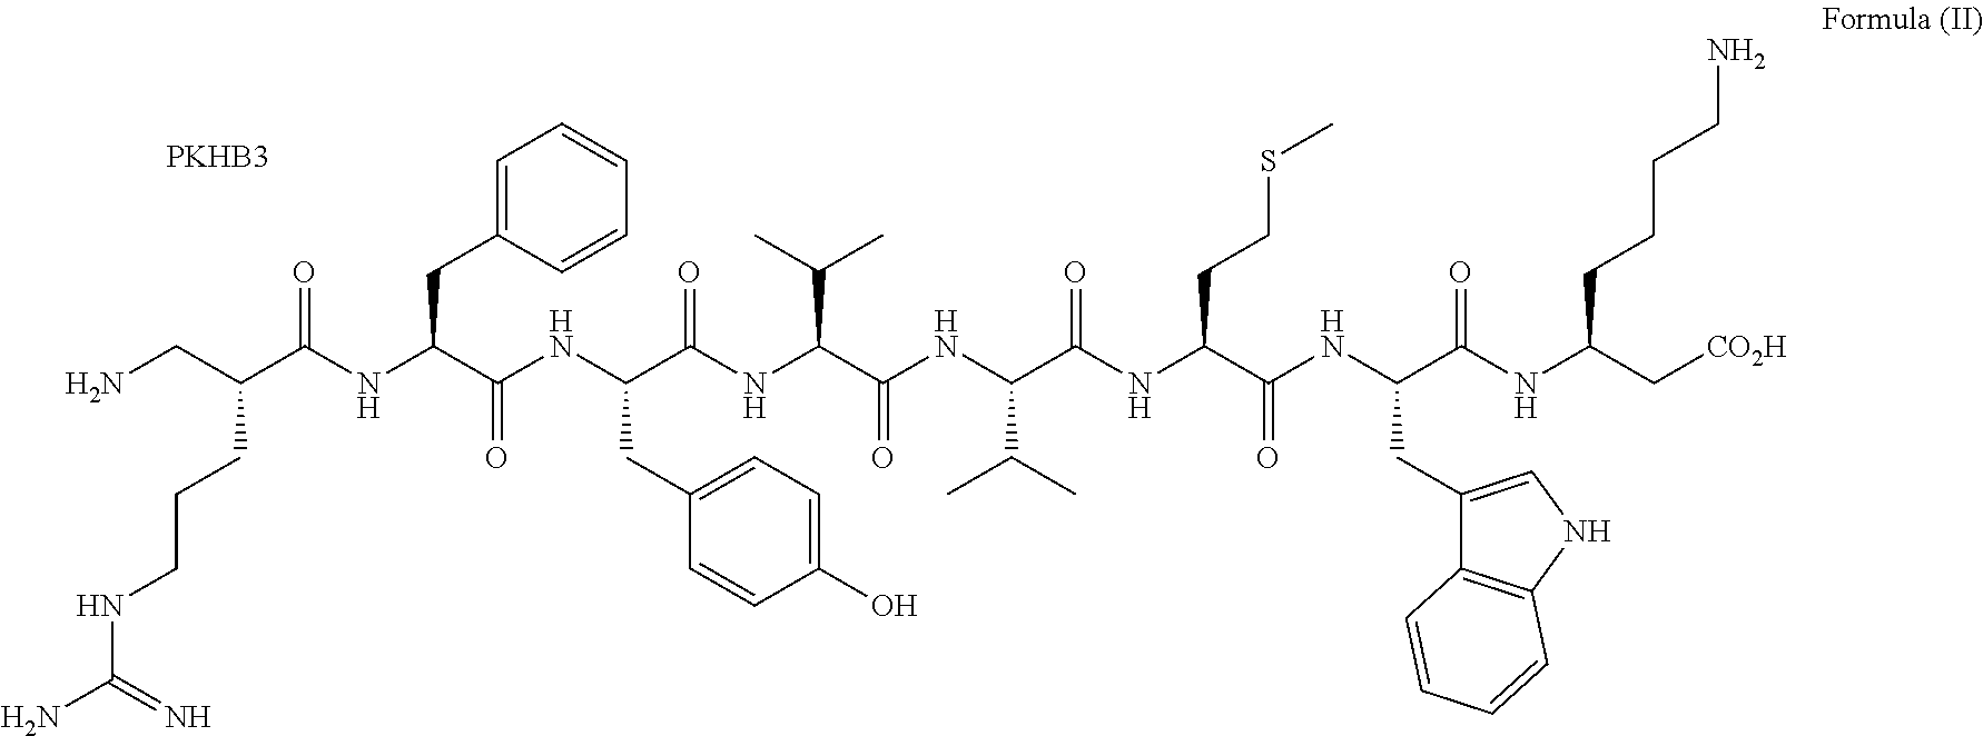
NCC(C(NC(CC1=CC=CC=C1)C(=O)NC(C(NC(C(NC(C(NC(C(NC(CC1=CNC2=C1C=CC=C2)C(=O)NC(C[CO2H])CCCCN)=O)CCSC)=O)C(C)C)=O)C(C)C)=O)CC1=CC=C(O)C=C1)=O)CCCNC(N)=N.[PKHB3]
